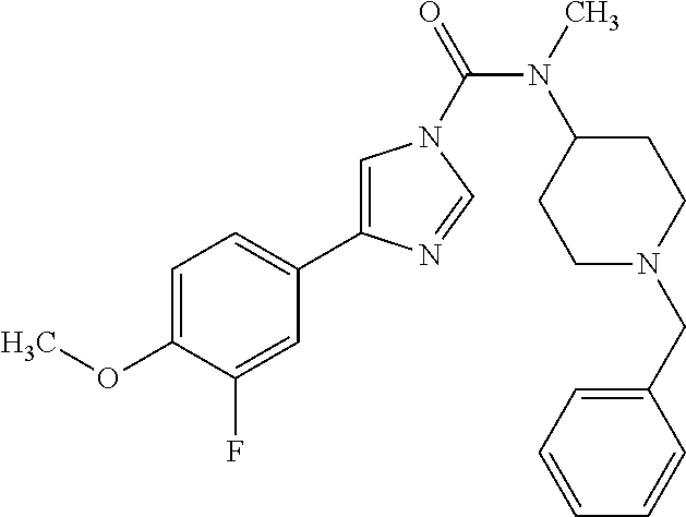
C1=C(OC)C(F)=CC(C2=CN(C(=O)N(C)C3CCN(CC4=CC=CC=C4)CC3)C=N2)=C1
